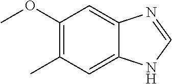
C1(OC)=C(C)C=C2C(=C1)N=CN2
